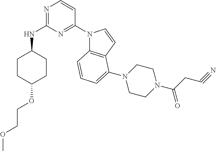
C1CC(OCCOC)CCC1NC1=NC=CC(N2C3=C(C=C2)C(N2CCN(C(=O)CC#N)CC2)=CC=C3)=N1
